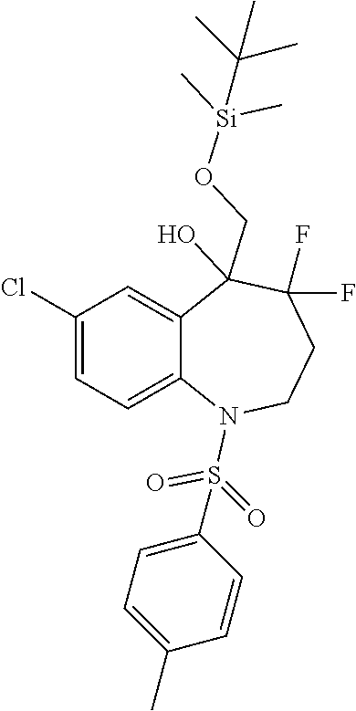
C1(Cl)=CC=C2C(=C1)C(CO[Si](C)(C)C(C)(C)C)(O)C(F)(F)CCN2S(C1=CC=C(C)C=C1)(=O)=O
